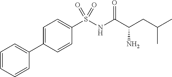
C1=C(C2=CC=CC=C2)C=CC(S(NC(C(CC(C)C)N)=O)(=O)=O)=C1
